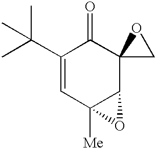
C1(C(C)(C)C)=CC2([Me])C(C3(C1=O)CO3)O2
